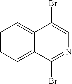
C1=CC=C2C(=C1)C(Br)=CN=C2Br
